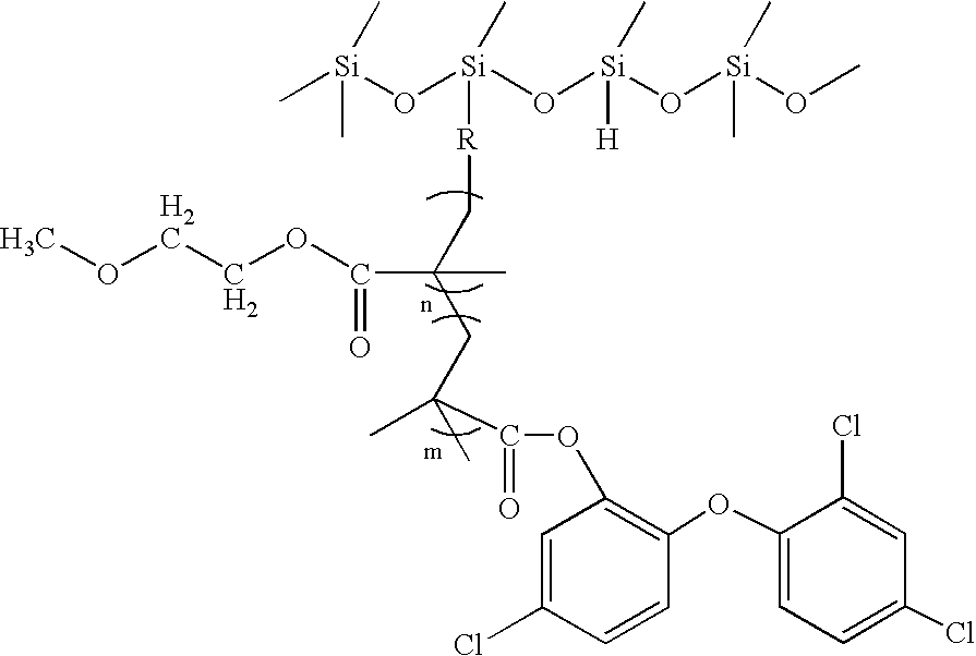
O(CCOC(=O)C(C[R][Si](O[Si](C)(C)C)(C)O[Si](O[Si](OC)(C)C)([H])C)(CC(C)(C(OC1=C(OC2=CC=C(Cl)C=C2Cl)C=CC(Cl)=C1)=O)C)C)C
